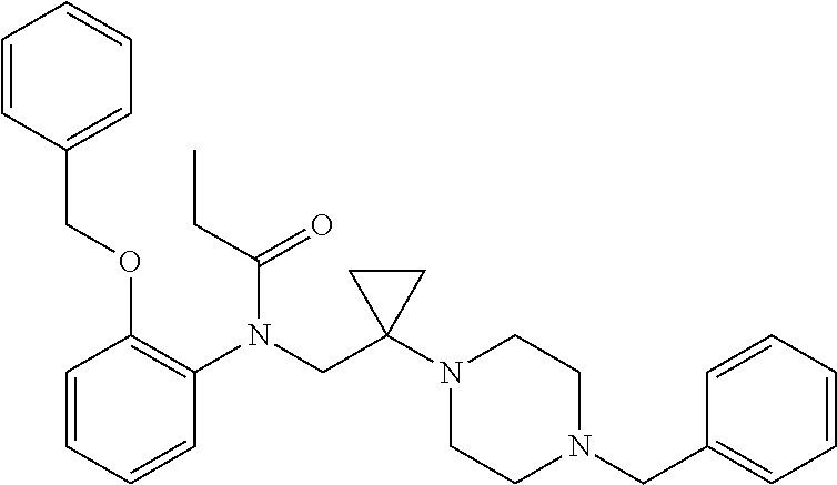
C1=CC=CC(N(CC2(N3CCN(CC4=CC=CC=C4)CC3)CC2)C(=O)CC)=C1OCC1=CC=CC=C1
